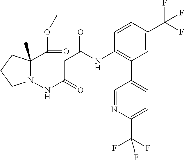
C1(C(OC)=O)(C)N(NC(CC(NC2=C(C3=CC=C(C(F)(F)F)N=C3)C=C(C(F)(F)F)C=C2)=O)=O)CCC1
